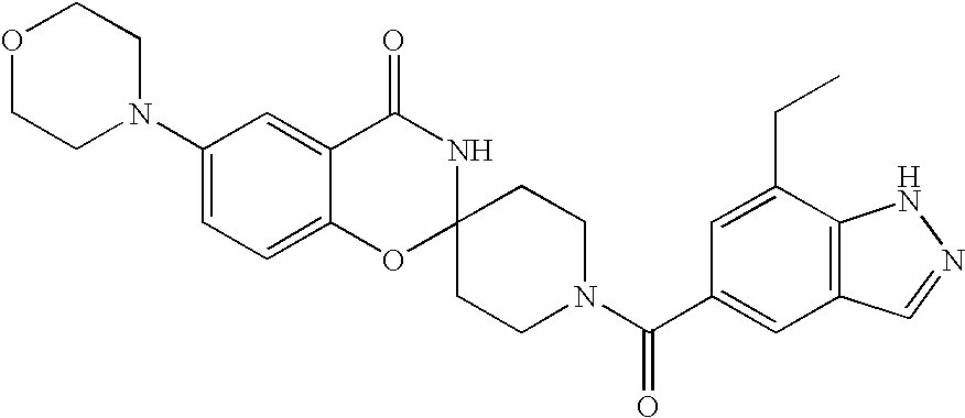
C1(N2CCOCC2)=CC=C2C(=C1)C(=O)NC1(O2)CCN(C(=O)C2=CC3=C(C(CC)=C2)NN=C3)CC1
